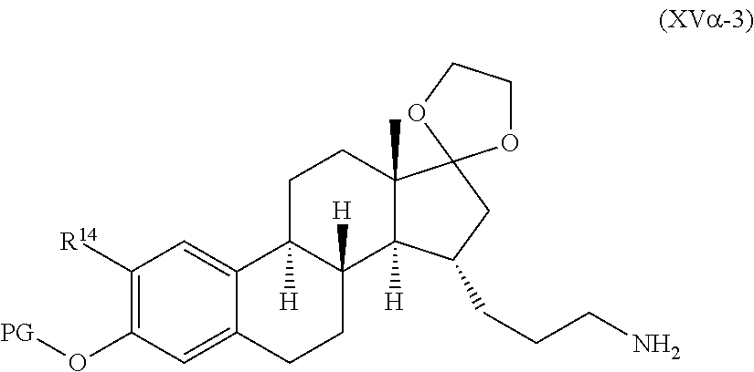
C1([R14])=C(O[PG])C=C2C(=C1)C1([H])C([H])(CC2)C2([H])C(C)(CC1)C1(CC2CCCN)OCCO1
